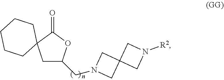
C1C(CN2CC3(C2)CN([R2])C3)OC(=O)C12CCCCC2
